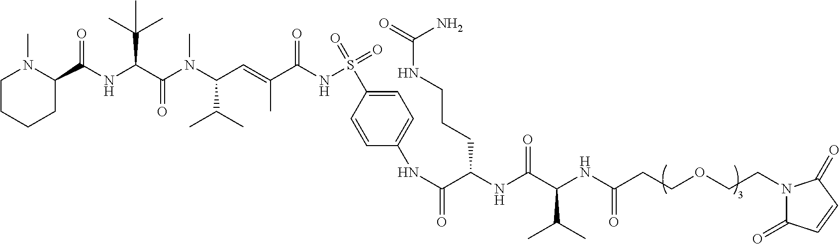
C1CCCC(C(NC(C(=O)N(C(C(C)C)C=C(C)C(NS(=O)(=O)C2=CC=C(NC(C(NC(C(NC(CCOCCN3C(=O)C=CC3=O)=O)C(C)C)=O)CCCNC(N)=O)=O)C=C2)=O)C)C(C)(C)C)=O)N1C
